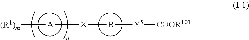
B([Y5][COOR101])[X][A][(R1)m]
